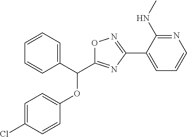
C1=C(Cl)C=CC(OC(C2=CC=CC=C2)C2=NC(C3=CC=CN=C3NC)=NO2)=C1
